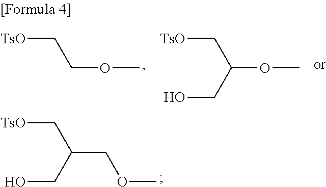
C(CO)(C[TsO])COC.C(OC)C[TsO].C(OC)(CO)C[TsO]
